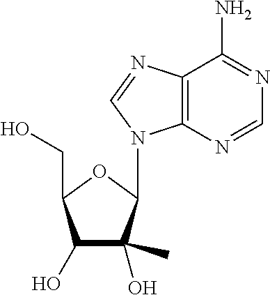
C1(O)C(O)(C)C(N2C3=C(N=C2)C(N)=NC=N3)OC1CO
